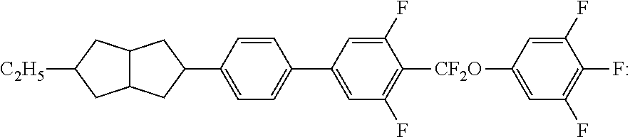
C12C(CC([C2H5])C1)CC(C1=CC=C(C3=CC(F)=C([CF2O]C4=CC(F)=C(F)C(F)=C4)C(F)=C3)C=C1)C2
